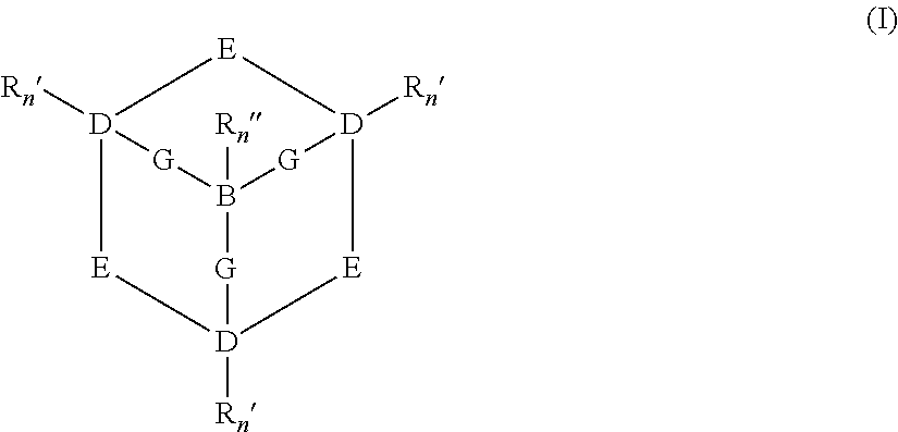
B12([Rn])[G][D]3([Rn])[E][D]([Rn])([G]1)[E][D]([Rn])([G]2)[E]3
